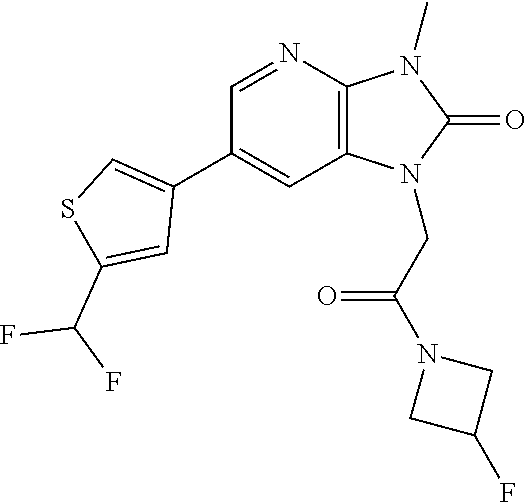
C1(C2=CSC(C(F)F)=C2)=CC2=C(N=C1)N(C)C(=O)N2CC(N1CC(F)C1)=O
